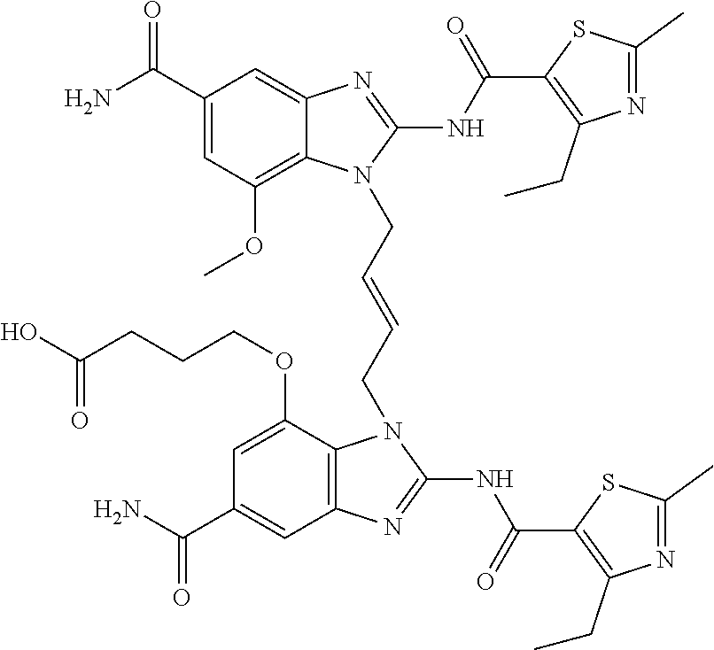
NC(C1=CC(OC)=C2C(=C1)N=C(NC(=O)C1=C(CC)N=C(C)S1)N2CC=CCN1C2=C(C=C(C(N)=O)C=C2OCCCC(O)=O)N=C1NC(=O)C1=C(CC)N=C(C)S1)=O
